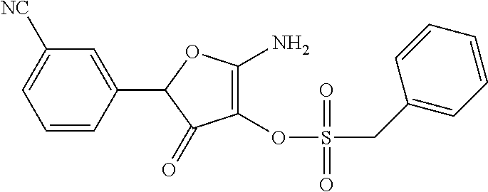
C1(OS(=O)(CC2=CC=CC=C2)=O)=C(N)OC(C2=CC([NC])=CC=C2)C1=O
